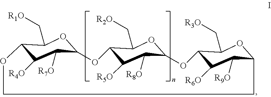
C12C([R4O])C([R7O])C(OC1C[R1O])OC1C([R5O])C([R8O])C(OC1C[R2O])OC1C([R6O])C([R9O])C(OC1C[R3O])CCO2
